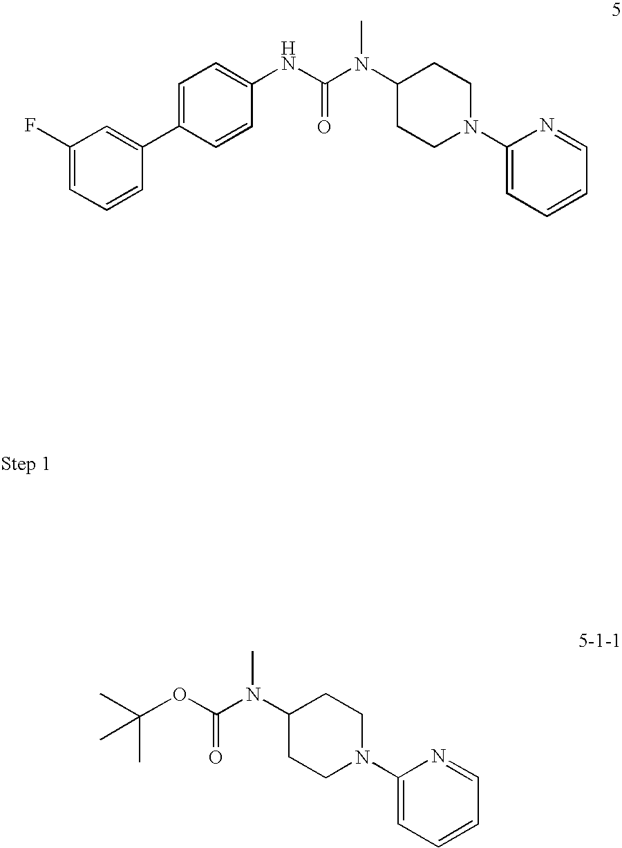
C1=C(F)C=C(C2=CC=C(NC(=O)N(C)C3CCN(C4=CC=CC=N4)CC3)C=C2)C=C1.O(C(=O)N(C)C1CCN(C2=CC=CC=N2)CC1)C(C)(C)C
